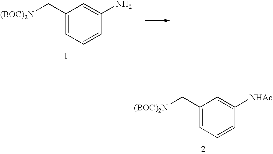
[(BOC)2N]CC1=CC=CC(N)=C1.[(BOC)2N]CC1=CC=CC([NHAc])=C1
